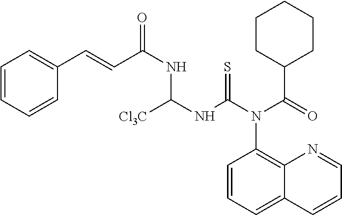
C1=CC=CC(C=CC(NC(NC(=S)N(C2=C3C(=CC=C2)C=CC=N3)C(=O)C2CCCCC2)[Cl3C])=O)=C1
